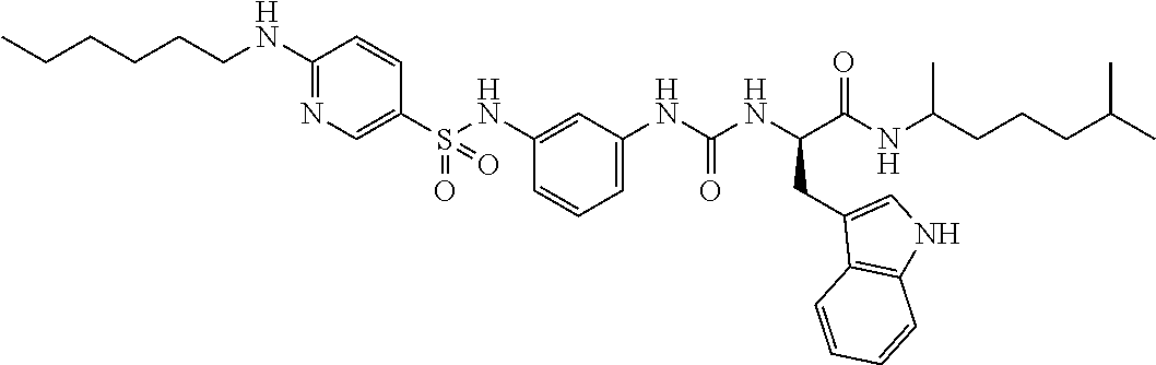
C1(S(NC2=CC(NC(NC(C(NC(CCCC(C)C)C)=O)CC3=CNC4=C3C=CC=C4)=O)=CC=C2)(=O)=O)=CN=C(NCCCCCC)C=C1
